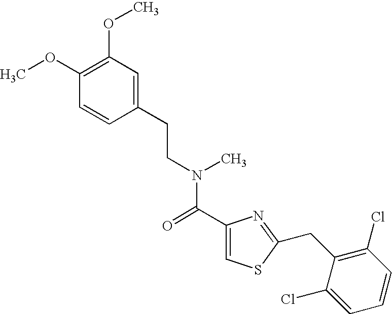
C1(OC)=C(OC)C=C(CCN(C(C2=CSC(CC3=C(Cl)C=CC=C3Cl)=N2)=O)C)C=C1
